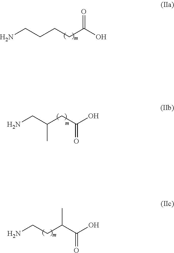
NCCCCC(O)=O.NCC(CC(O)=O)C.NCCC(C(O)=O)C
